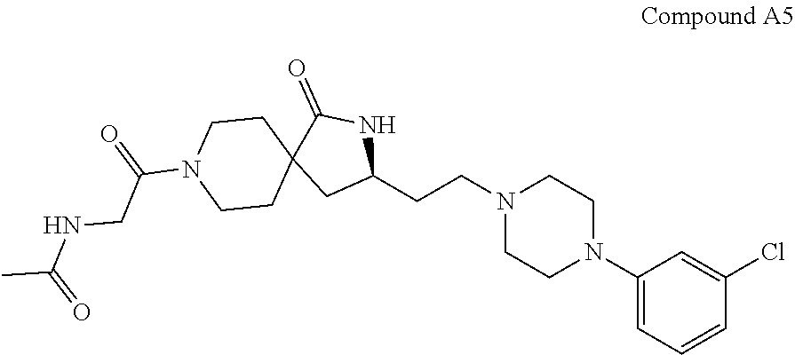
C1(N2CCN(CCC3NC(=O)C4(C3)CCN(C(CNC(=O)C)=O)CC4)CC2)=CC=CC(Cl)=C1
